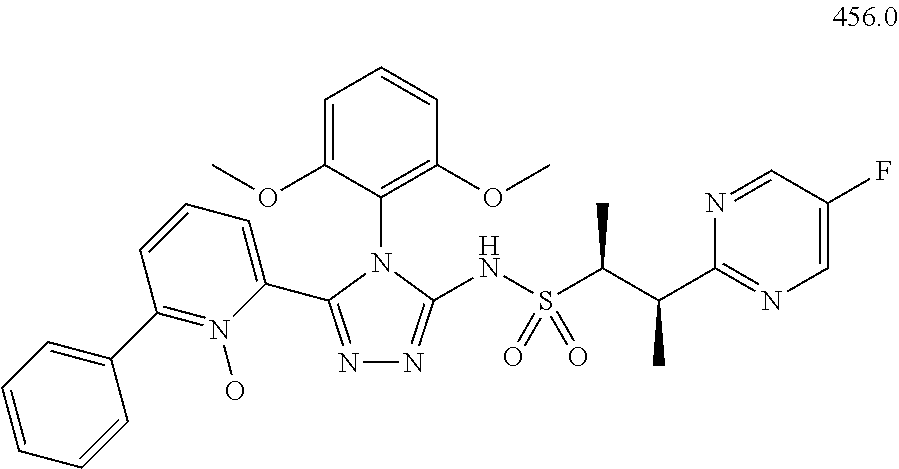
N1=C(C2=CC=CC(C3=CC=CC=C3)=N2O)N(C2=C(OC)C=CC=C2OC)C(NS(C(C(C2=NC=C(F)C=N2)C)C)(=O)=O)=N1
